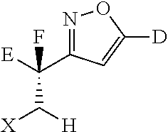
N1=C(C([E])(F)C([X])[H])C=C([D])O1
